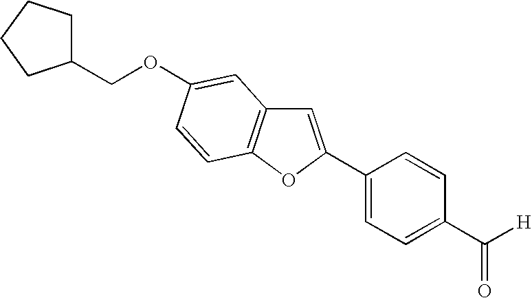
C1=C(C2=CC=C(C([H])=O)C=C2)OC2=C1C=C(OCC1CCCC1)C=C2
